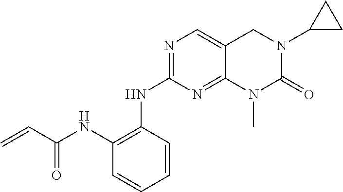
C1(NC(C=C)=O)=C(NC2=NC=C3C(=N2)N(C)C(=O)N(C2CC2)C3)C=CC=C1
